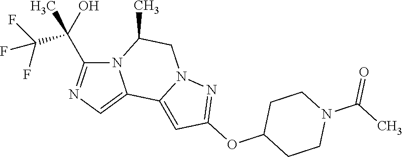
N12C(C(C(F)(F)F)(O)C)=NC=C1C1=CC(OC3CCN(C(C)=O)CC3)=NN1CC2C
